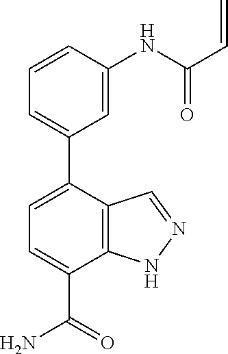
C12=C(C(C(N)=O)=CC=C1C1=CC=CC(NC(C=C)=O)=C1)NN=C2
